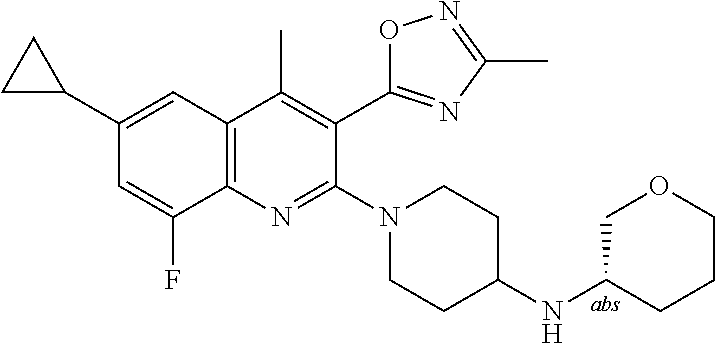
C1(C2CC2)=CC2=C(C(F)=C1)N=C(N1CCC(NC3CCCOC3)CC1)C(C1=NC(C)=NO1)=C2C
